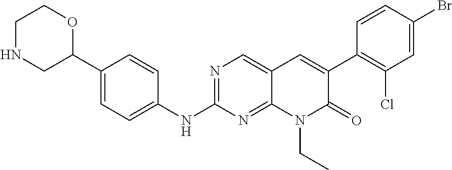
C1NCC(C2=CC=C(NC3=NC=C4C(=N3)N(CC)C(=O)C(C3=C(Cl)C=C(Br)C=C3)=C4)C=C2)OC1
